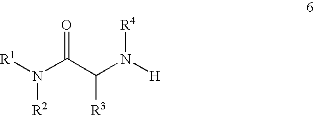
[R1]N(C(C(N([R4])[H])[R3])=O)[R2]
